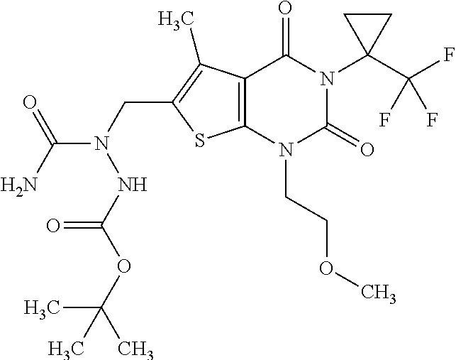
C12=C(N(CCOC)C(=O)N(C3(C(F)(F)F)CC3)C1=O)SC(CN(C(N)=O)NC(OC(C)(C)C)=O)=C2C
